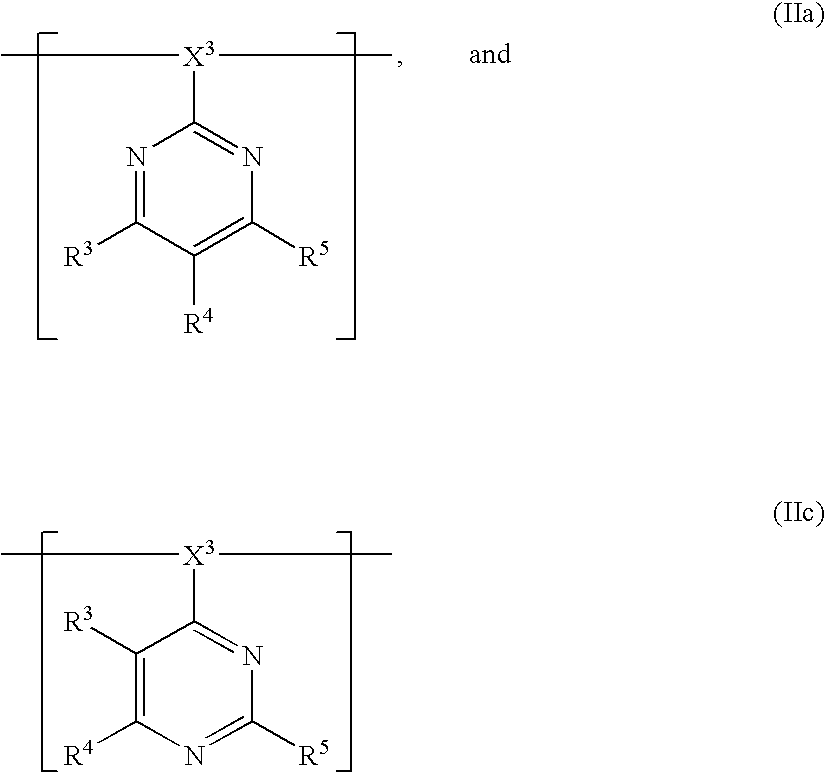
N1=C([R3])C([R4])=C([R5])N=C1[X3](C)C.C1([R3])=C([R4])N=C([R5])N=C1[X3](C)C
